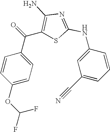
C(C1=C(N)N=C(NC2=CC(C#N)=CC=C2)S1)(C1=CC=C(OC(F)F)C=C1)=O
